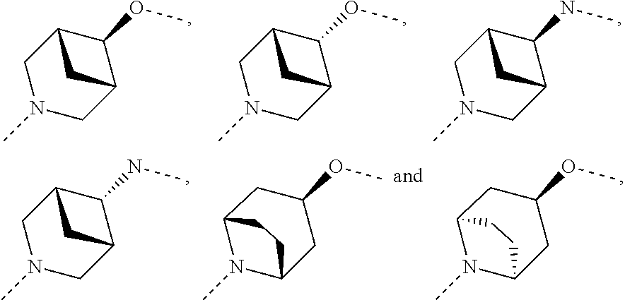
C1N(C)CC2C(OC)C1C2.C1N(C)CC2C(OC)C1C2.C1N(C)CC2C(NC)C1C2.C1N(C)CC2C(NC)C1C2.C12N(C)C(CC(OC)C1)CC2.C12N(C)C(CC(OC)C1)CC2
